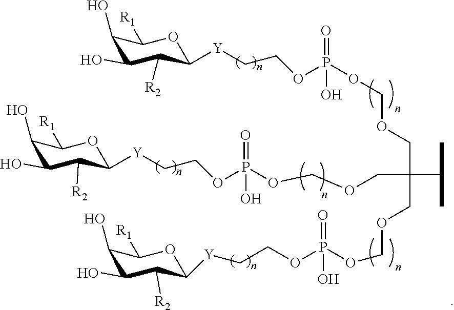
C1(O)C(O)C([R2])C([Y]CCOP(OCOCC(COCOP(OCC[Y]C2C([R2])C(O)C(O)C([R1])O2)(=O)O)(C(C)C)COCOP(OCC[Y]C2C([R2])C(O)C(O)C([R1])O2)(=O)O)(=O)O)OC1[R1]
